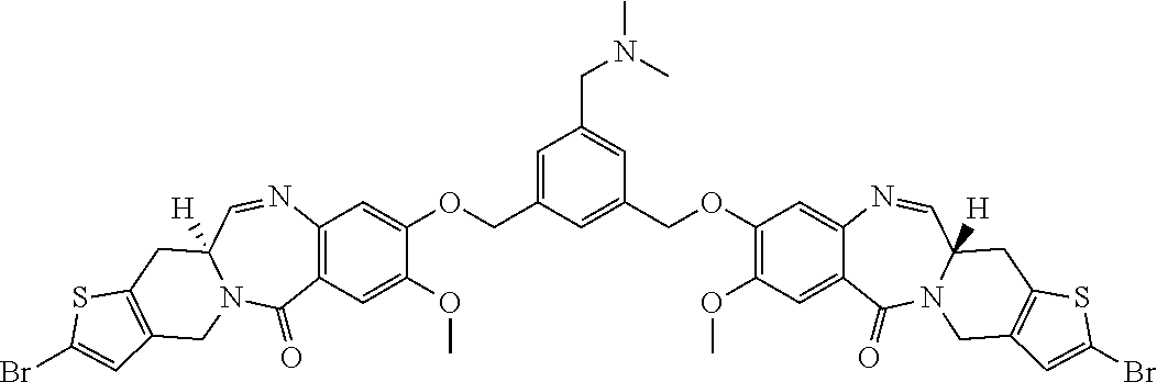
C1=C(COC2=CC3=C(C=C2OC)C(=O)N2C([H])(C=N3)CC3=C(C2)C=C(Br)S3)C=C(COC2=C(OC)C=C3C(=C2)N=CC2([H])N(C3=O)CC3=C(C2)SC(Br)=C3)C=C1CN(C)C
